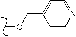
O(C)CC1=CC=NC=C1
